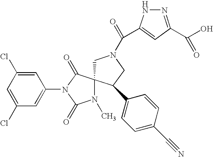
C1N(C(=O)C2=CC(C(=O)O)=NN2)CC(C2=CC=C(C#N)C=C2)C12N(C)C(=O)N(C1=CC(Cl)=CC(Cl)=C1)C2=O
